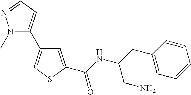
C1=C(C(NC(CC2=CC=CC=C2)CN)=O)SC=C1C1=CC=NN1C
